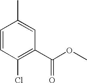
C1=CC(Cl)=C(C(OC)=O)C=C1C
